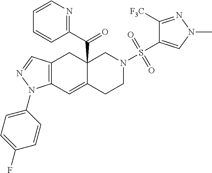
C1=CN=C(C(=O)C23C(=CC4=C(C2)C=NN4C2=CC=C(F)C=C2)CCN(S(C2=CN(C)N=C2[F3C])(=O)=O)C3)C=C1
